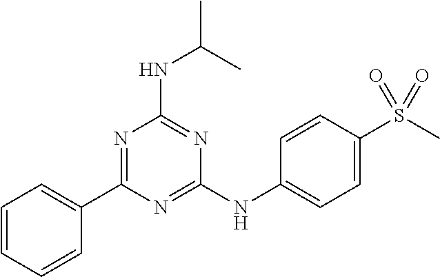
C1(C2=NC(NC(C)C)=NC(NC3=CC=C(S(C)(=O)=O)C=C3)=N2)=CC=CC=C1
